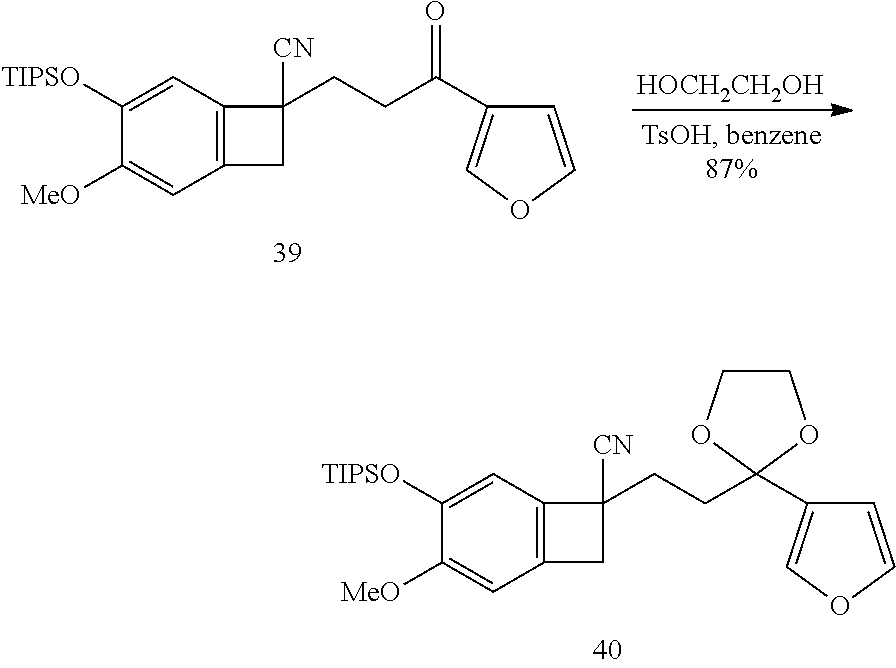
C12=C(C=C([TIPSO])C([MeO])=C1)C([CN])(CCC1(C3=COC=C3)OCCO1)C2.C12=C(C=C([TIPSO])C([MeO])=C1)C([CN])(CCC(=O)C1=COC=C1)C2.[HOCH2CH2OH]
